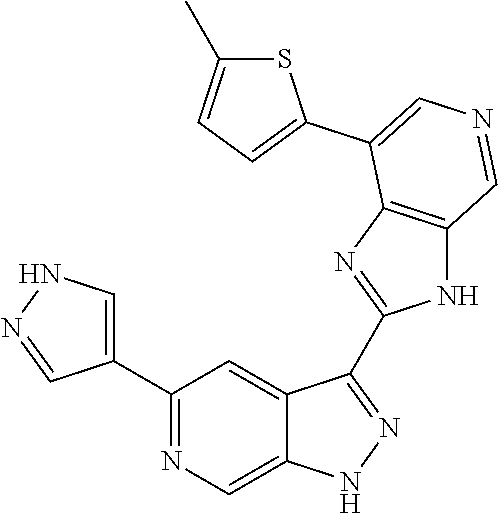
C1(C2=CNN=C2)=NC=C2C(=C1)C(C1=NC3=C(N1)C=NC=C3C1=CC=C(C)S1)=NN2
